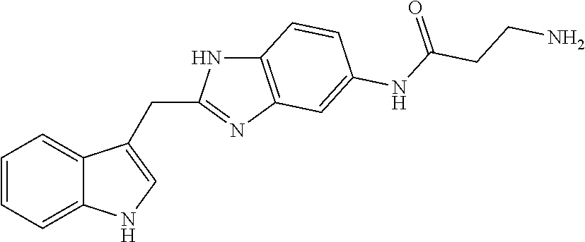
C1=CC=C2C(=C1)C(CC1=NC3=C(N1)C=CC(NC(CCN)=O)=C3)=CN2
